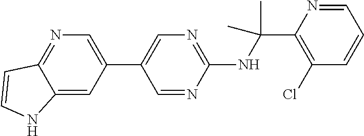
C1(NC(C2=C(Cl)C=CC=N2)(C)C)=NC=C(C2=CN=C3C(=C2)NC=C3)C=N1
